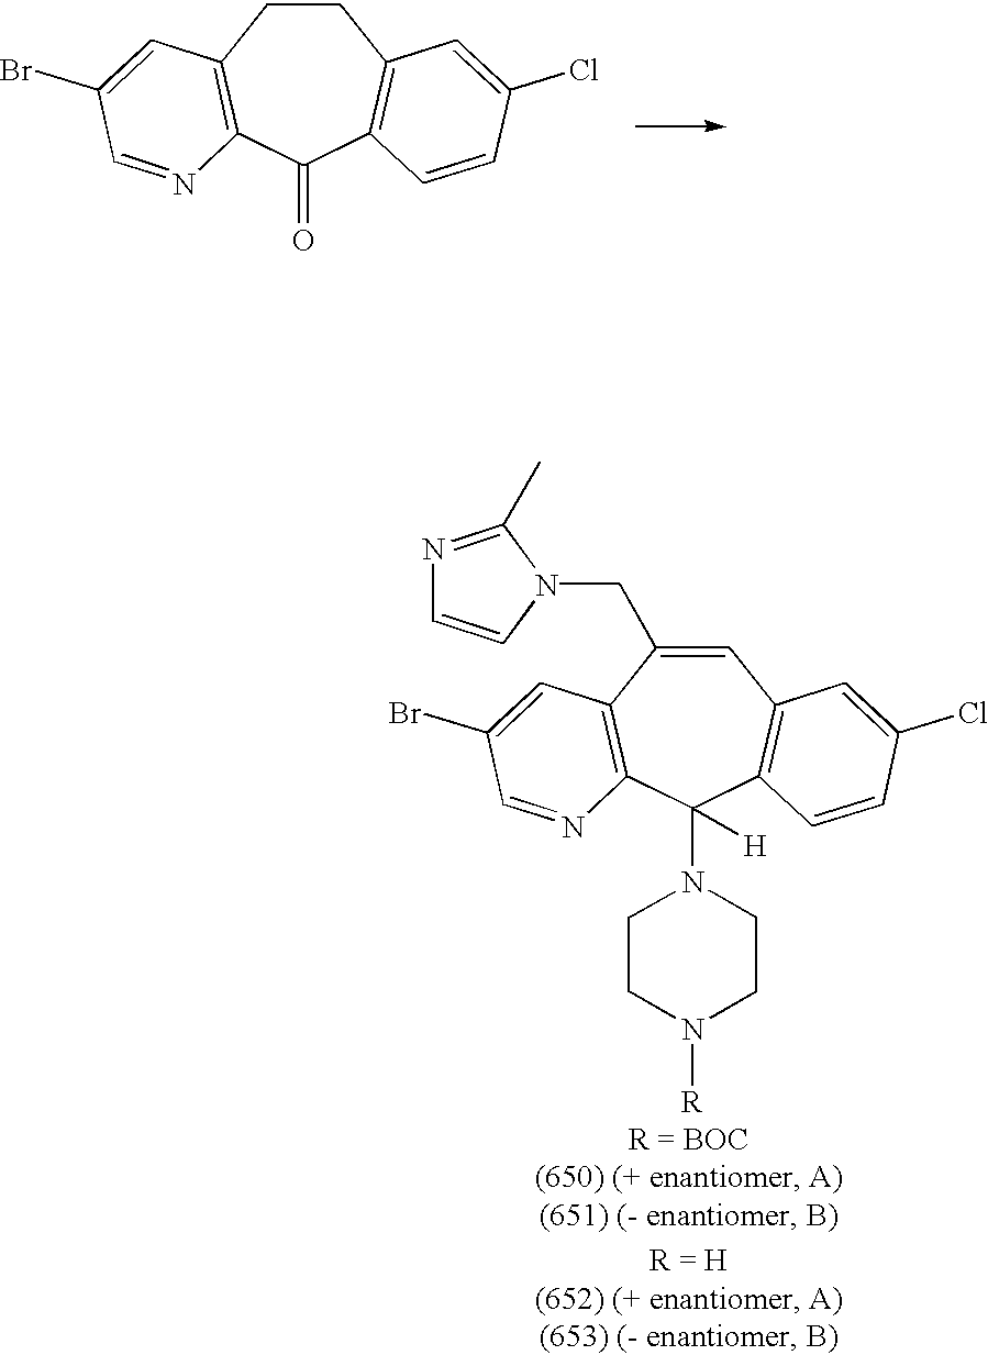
C1=C(CN2C=CN=C2C)C2=C(C(N3CCN([R])CC3)([H])C3=C1C=C(Cl)C=C3)N=CC(Br)=C2.C1CC2=C(C(=O)C3=C1C=C(Cl)C=C3)N=CC(Br)=C2
